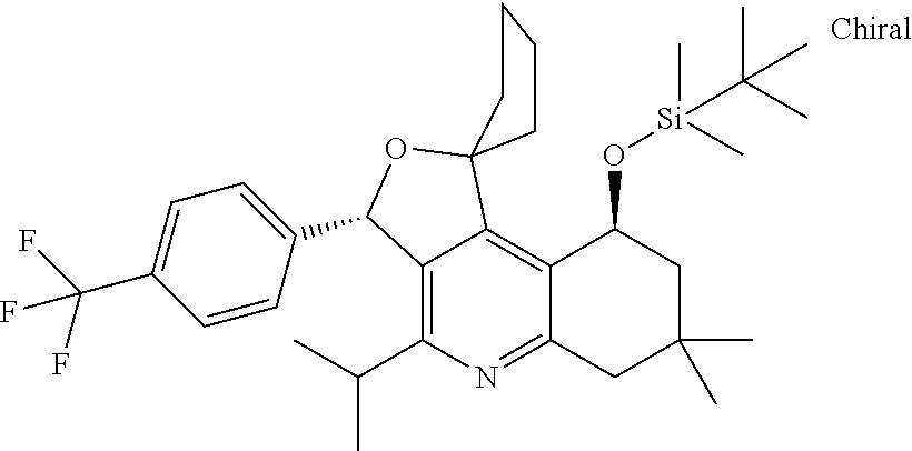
C1CC2(CC1)C1=C3C(=NC(C(C)C)=C1C(C1=CC=C(C(F)(F)F)C=C1)O2)CC(C)(C)CC3O[Si](C)(C)C(C)(C)C
